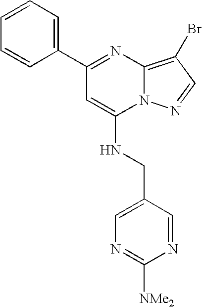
C1(C2=CC=CC=C2)=NC2=C(Br)C=NN2C(NCC2=CN=C([NMe2])N=C2)=C1
